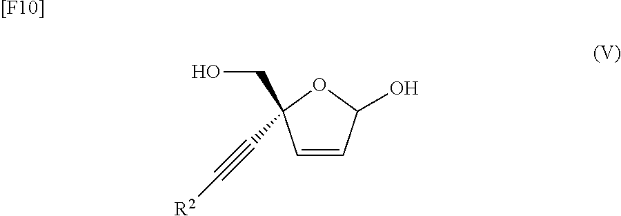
C1=CC(O)OC1(C#C[R2])CO.[[F10]]
